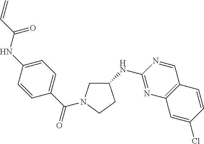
C1(NC2=NC3=C(C=N2)C=CC(Cl)=C3)CN(C(C2=CC=C(NC(=O)C=C)C=C2)=O)CC1
